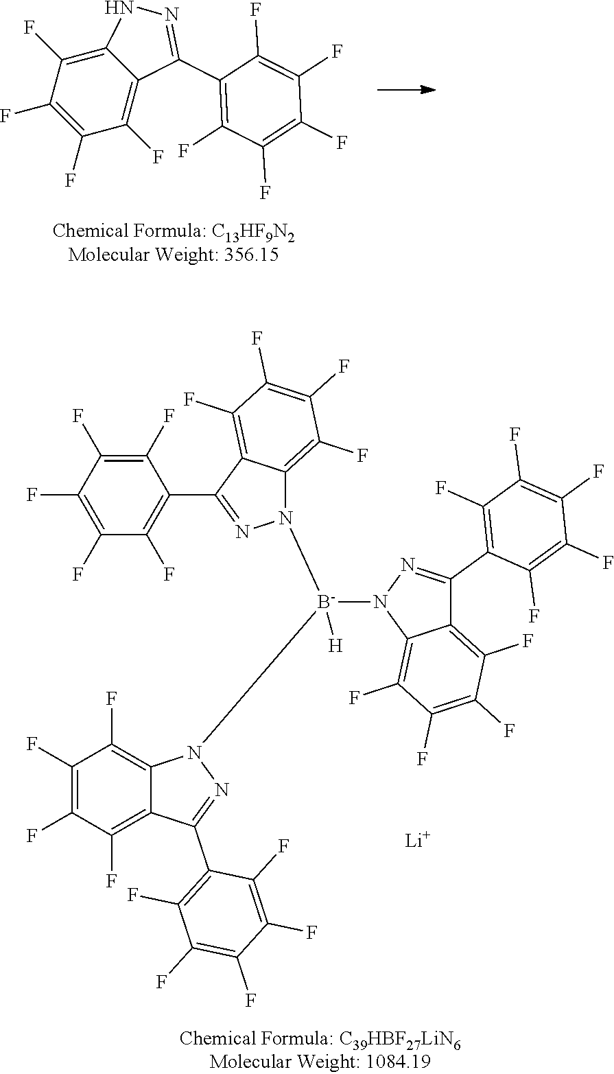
C1(F)=C(F)C(F)=C(C2=NN([B-](N3C4=C(F)C(F)=C(F)C(F)=C4C(C4=C(F)C(F)=C(F)C(F)=C4F)=N3)(N3N=C(C4=C(F)C(F)=C(F)C(F)=C4F)C4=C(F)C(F)=C(F)C(F)=C43)[H])C3=C(F)C(F)=C(F)C(F)=C23)C(F)=C1F.[Li].C12=C(F)C(F)=C(F)C(F)=C1NN=C2C1=C(F)C(F)=C(F)C(F)=C1F
